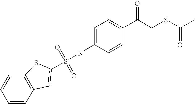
C1=CC(NS(=O)(=O)C2=CC3=C(C=CC=C3)S2)=CC=C1C(CSC(C)=O)=O
